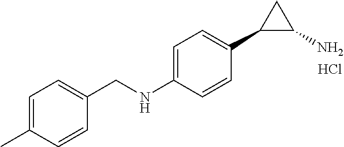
C1=C(NCC2=CC=C(C)C=C2)C=CC(C2C(N)C2)=C1.Cl
